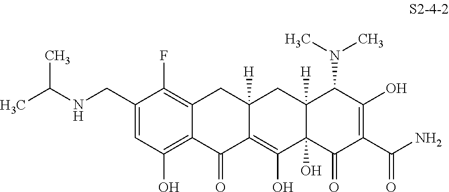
C1(CNC(C)C)=CC(O)=C2C(=C1F)CC1([H])C(=C(O)C3(O)C([H])(C1)C(N(C)C)C(O)=C(C(N)=O)C3=O)C2=O
